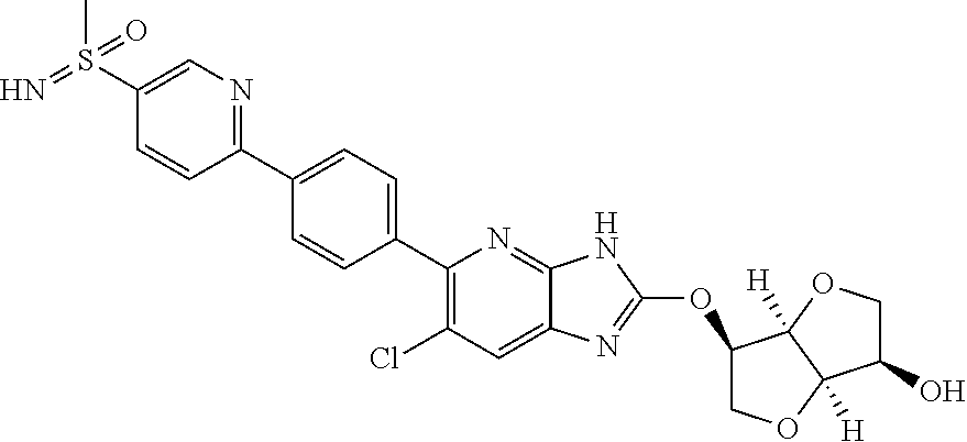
C1=CC(S(C)(=N)=O)=CN=C1C1=CC=C(C2=C(Cl)C=C3C(=N2)NC(OC2COC4([H])C2([H])OCC4O)=N3)C=C1
